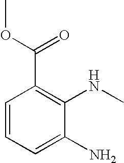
C1=CC=C(N)C(NC)=C1C(OC)=O
